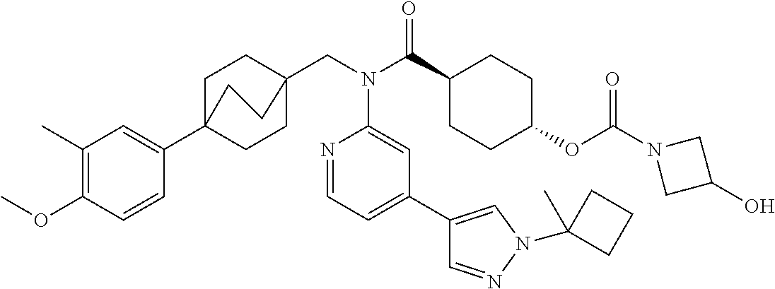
C1(C)=C(OC)C=CC(C23CCC(CN(C(C4CCC(OC(=O)N5CC(O)C5)CC4)=O)C4=CC(C5=CN(C6(C)CCC6)N=C5)=CC=N4)(CC2)CC3)=C1
